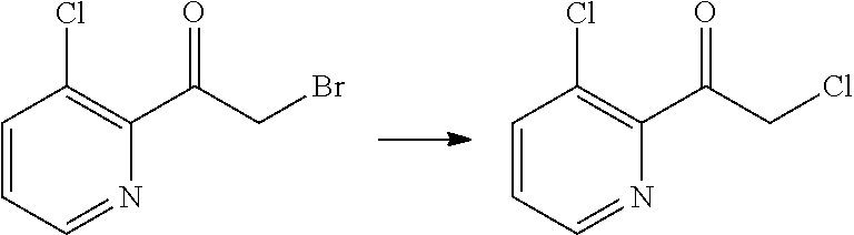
C1=CC=NC(C(CCl)=O)=C1Cl.C1=CC=NC(C(CBr)=O)=C1Cl
